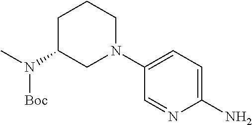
C1C(N(C)[Boc])CN(C2=CC=C(N)N=C2)CC1
